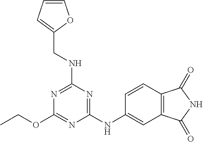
C(OC1=NC(NC2=CC3=C(C=C2)C(=O)NC3=O)=NC(NCC2=CC=CO2)=N1)C
